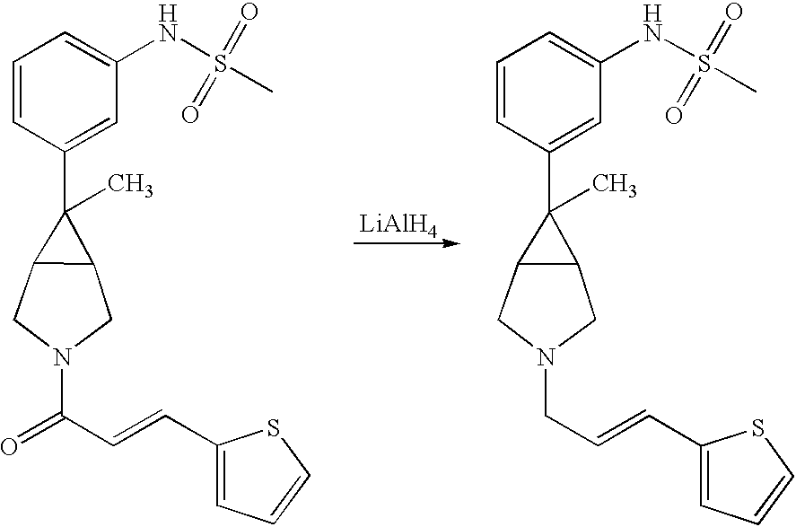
C1=CC(C2(C)C3C2CN(CC=CC2=CC=CS2)C3)=CC(NS(C)(=O)=O)=C1.C1=CC(C2(C)C3C2CN(C(=O)C=CC2=CC=CS2)C3)=CC(NS(C)(=O)=O)=C1.[LiAlH4]
